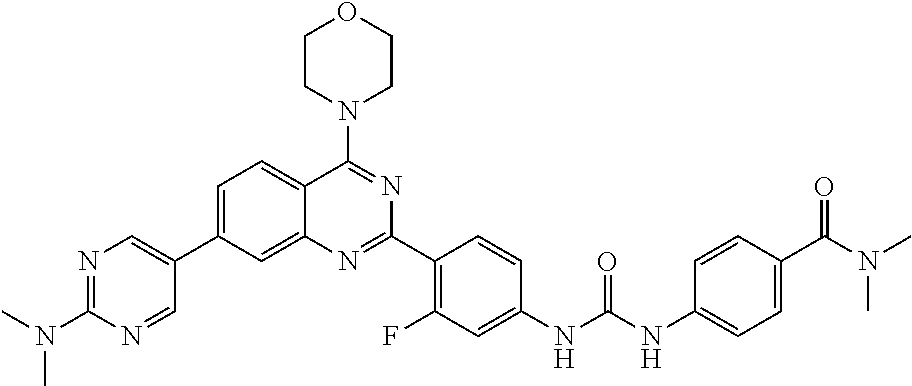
C1=C(C2=CN=C(N(C)C)N=C2)C=C2C(=C1)C(N1CCOCC1)=NC(C1=C(F)C=C(NC(NC3=CC=C(C(N(C)C)=O)C=C3)=O)C=C1)=N2
